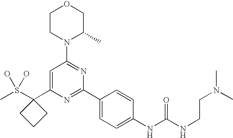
CS(C1(C2=CC(N3C(C)COCC3)=NC(C3=CC=C(NC(NCCN(C)C)=O)C=C3)=N2)CCC1)(O)O
